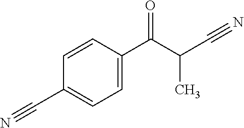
N#CC1=CC=C(C(C(C#N)C)=O)C=C1
